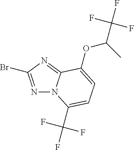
N1=C(Br)N=C2N1C(C(F)(F)F)=CC=C2OC(C(F)(F)F)C
